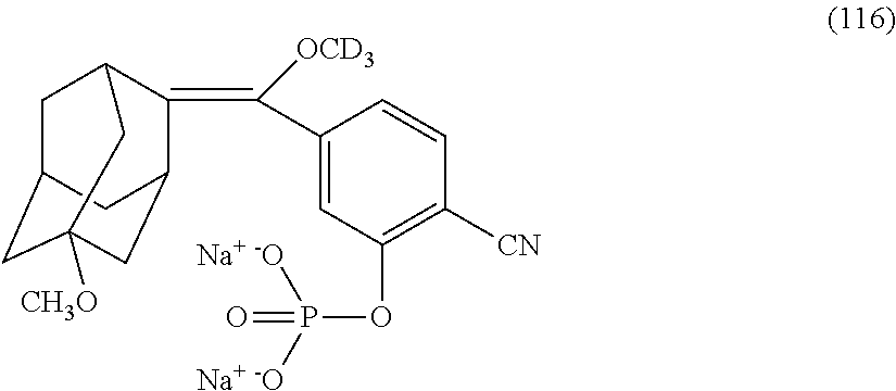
C1(C(=C2C3CC4([CH3O])CC(CC2C4)C3)[OCD3])=CC(OP([Na+ -O])([Na+ -O])=O)=C([CN])C=C1
